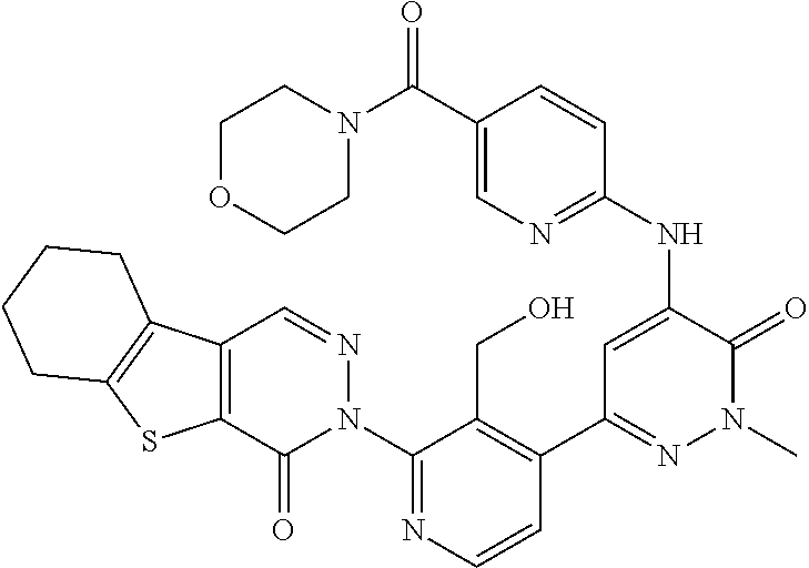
C1(N2N=CC3=C(C2=O)SC2=C3CCCC2)=NC=CC(C2=NN(C)C(=O)C(NC3=NC=C(C(=O)N4CCOCC4)C=C3)=C2)=C1CO
